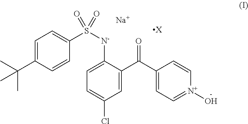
C1=C(C(C)(C)C)C=CC(S([N-]C2=CC=C(Cl)C=C2C(C2=CC=[N+](O)C=C2)=O)(=O)=O)=C1.[Na].[X]
